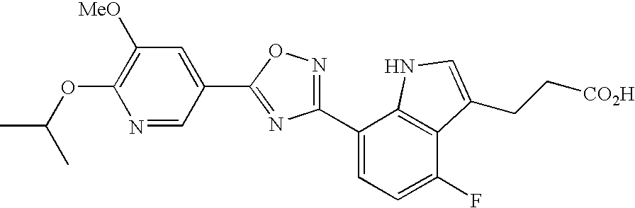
C1(OC(C)C)=C([MeO])C=C(C2=NC(C3=CC=C(F)C4=C3NC=C4CC[CO2H])=NO2)C=N1
